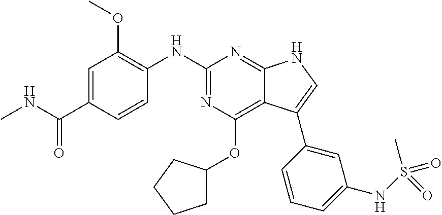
C1=C(C(NC)=O)C=CC(NC2=NC(OC3CCCC3)=C3C(=N2)NC=C3C2=CC(NS(=O)(C)=O)=CC=C2)=C1OC
